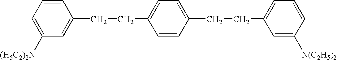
C1=CC(CCC2=CC=C(CCC3=CC=CC([N(C2H5)2])=C3)C=C2)=CC([(H5C2)2N])=C1
